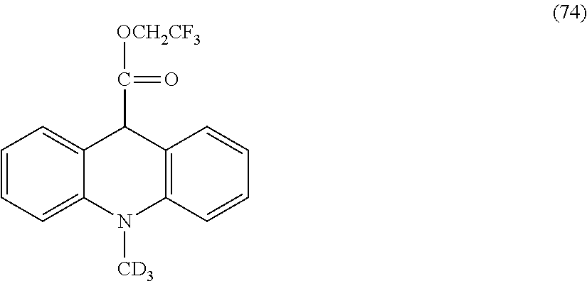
C1=CC=C2C(=C1)C(C([OCH2CF3])=O)C1=C(N2[CD3])C=CC=C1
